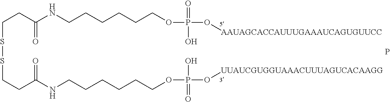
C(SSCCC(=O)NCCCCCCOP(O)(=O)O[UUAUCGUGGUAAACUUUAGUCACAAGG])CC(=O)NCCCCCCOP(=O)(O[AAUAGCACCAUUUGAAAUCAGUGUUCC])O.P
